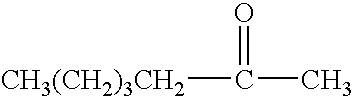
[CH3(CH2)3CH2]C(=O)C
